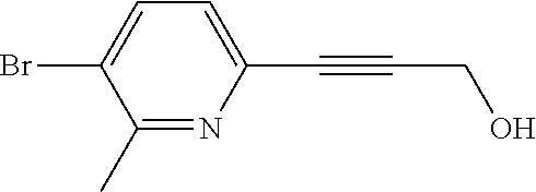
C1(C#CCO)=CC=C(Br)C(C)=N1
